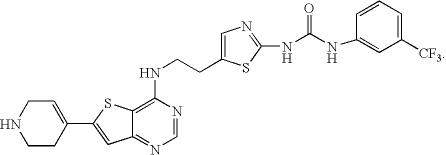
C1(NCCC2=CN=C(NC(NC3=CC([CF3])=CC=C3)=O)S2)=C2C(=NC=N1)C=C(C1=CCNCC1)S2
